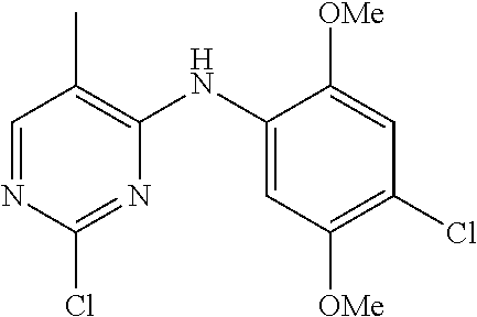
C1=NC(Cl)=NC(NC2=CC([OMe])=C(Cl)C=C2[OMe])=C1C
